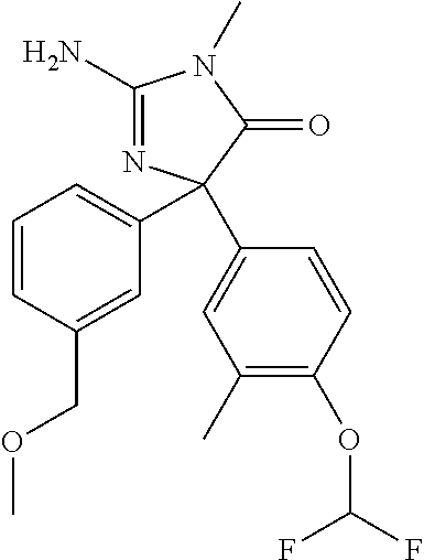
C1(N)=NC(C2=CC=CC(COC)=C2)(C2=CC(C)=C(OC(F)F)C=C2)C(=O)N1C
